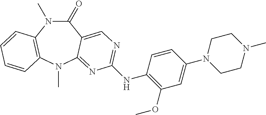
C1(=O)N(C)C2=C(N(C)C3=NC(NC4=C(OC)C=C(N5CCN(C)CC5)C=C4)=NC=C13)C=CC=C2
